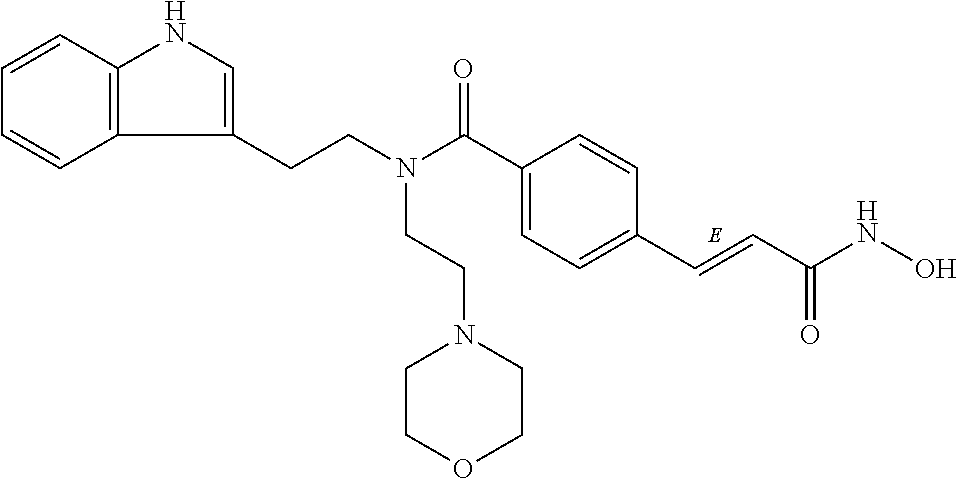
C12=C(C=CC=C1)NC=C2CCN(C(C1=CC=C(C=CC(NO)=O)C=C1)=O)CCN1CCOCC1
